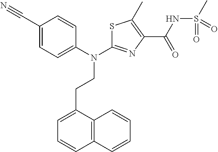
S1C(N(C2=CC=C(C#N)C=C2)CCC2=CC=CC3=C2C=CC=C3)=NC(C(NS(C)(=O)=O)=O)=C1C
